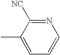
C1=C(C)C([NC])=NC=C1
